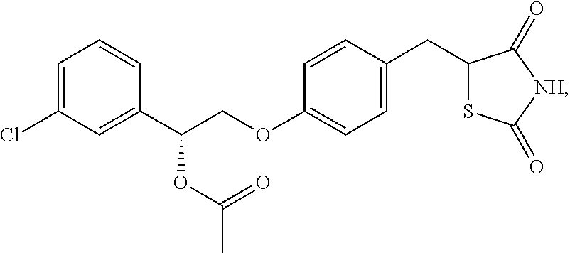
C1=C(Cl)C=C(C(COC2=CC=C(CC3SC(=O)[NH]C3=O)C=C2)OC(=O)C)C=C1
